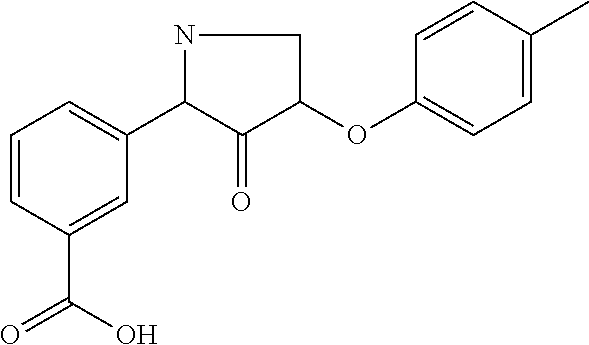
C1=CC(C(=O)O)=CC(C2C(=O)C(OC3=CC=C(C)C=C3)CN2)=C1
